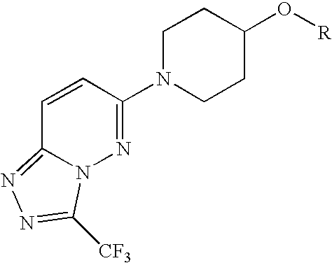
C1=CC(N2CCC(O[R])CC2)=NN2C1=NN=C2[CF3]
